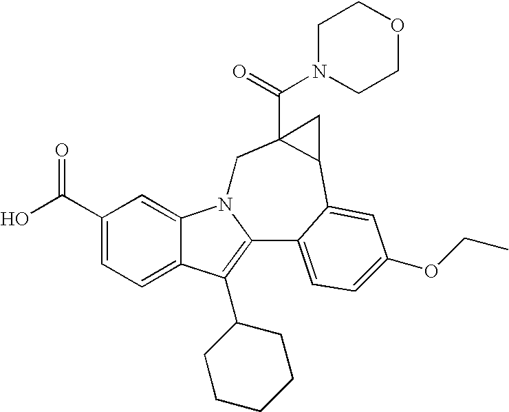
C1(C(O)=O)=CC=C2C(=C1)N1C(=C2C2CCCCC2)C2=CC=C(OCC)C=C2C2C(C(N3CCOCC3)=O)(C1)C2
